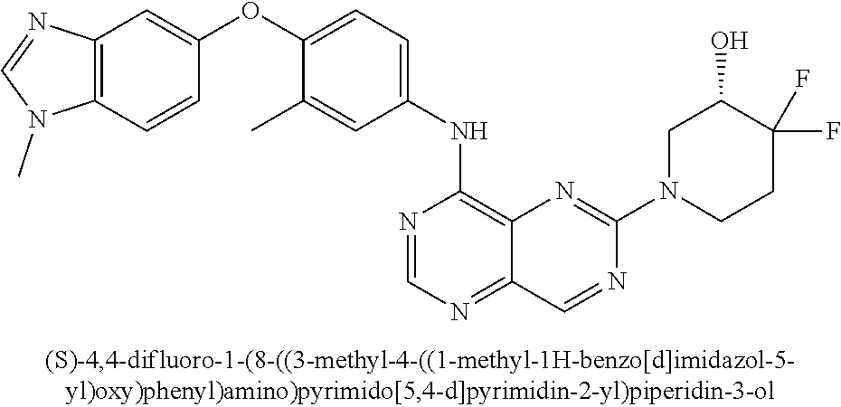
C1(OC2=CC=C(NC3=C4C(=NC=N3)C=NC(N3CCC(F)(F)C(O)C3)=N4)C=C2C)=CC2=C(C=C1)N(C)C=N2
